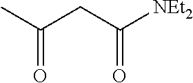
CC(CC([NEt2])=O)=O
